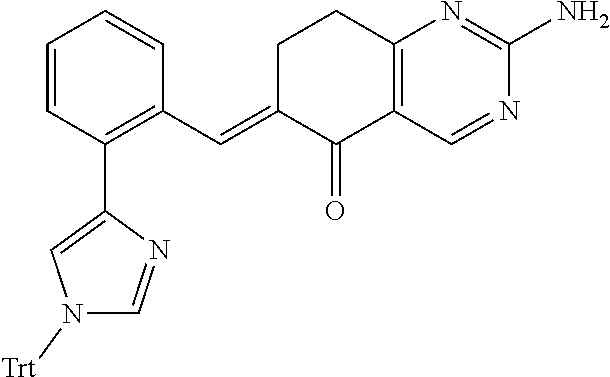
C1=CC(C2=CN([Trt])C=N2)=C(C=C2C(=O)C3=C(CC2)N=C(N)N=C3)C=C1
